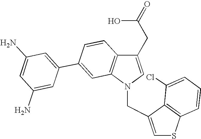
C1(CC(O)=O)=CN(CC2=CSC3=C2C(Cl)=CC=C3)C2=C1C=CC(C1=CC(N)=CC(N)=C1)=C2
